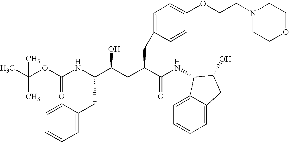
C(C)(C)(OC(NC(C(CC(C(NC1C2=CC=CC=C2CC1O)=O)CC1=CC=C(OCCN2CCOCC2)C=C1)O)CC1=CC=CC=C1)=O)C
